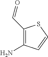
C1(C=O)=C(N)C=CS1
